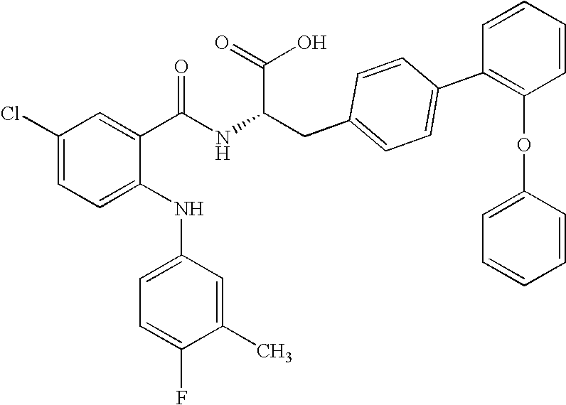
C1(Cl)=CC=C(NC2=CC=C(F)C(C)=C2)C(C(NC(CC2=CC=C(C3=C(OC4=CC=CC=C4)C=CC=C3)C=C2)C(=O)O)=O)=C1
